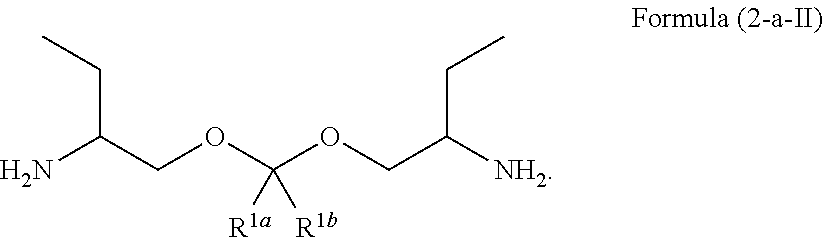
C(C(N)COC([R1a])(OCC(CC)[NH2])[R1b])C
